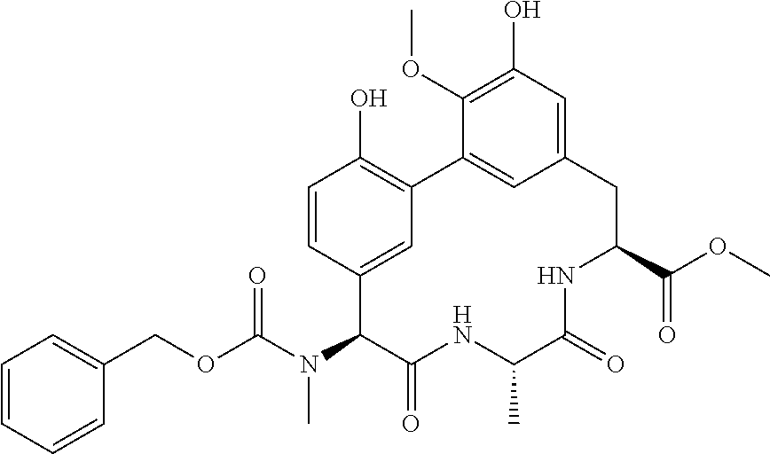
C1=CC=CC(COC(N(C)C2C(=O)NC(C)C(=O)NC(C(OC)=O)CC3=CC(O)=C(OC)C(=C3)C3=C(O)C=CC2=C3)=O)=C1
